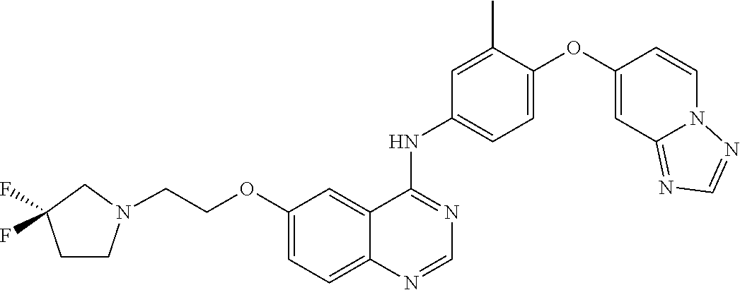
C1=C(OC2=CC3=NC=NN3C=C2)C(C)=CC(NC2=NC=NC3=CC=C(OCCN4CCC(F)(F)C4)C=C23)=C1
